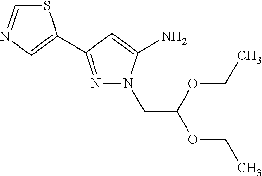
C(N1N=C(C2=CN=CS2)C=C1N)C(OCC)OCC
